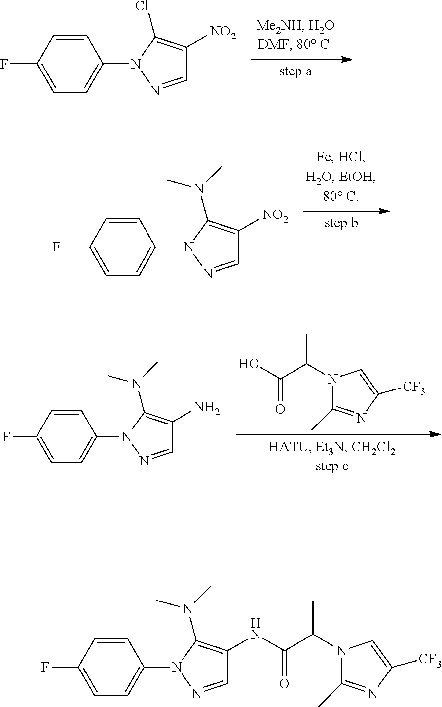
C1(F)=CC=C(N2N=CC([NO2])=C2N(C)C)C=C1.OC(C(N1C(C)=NC([CF3])=C1)C)=O.C1(F)=CC=C(N2N=CC(N)=C2N(C)C)C=C1.C1(F)=CC=C(N2N=CC([NO2])=C2Cl)C=C1.C1(NC(C(N2C(C)=NC([CF3])=C2)C)=O)=C(N(C)C)N(C2=CC=C(F)C=C2)N=C1
